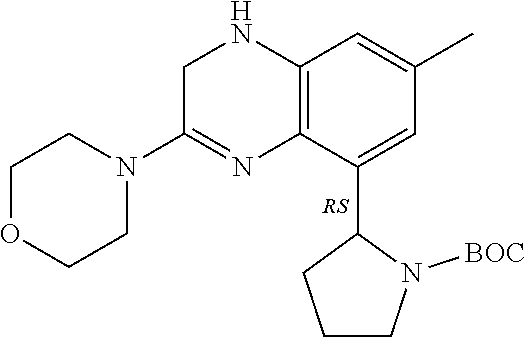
N1CC(N2CCOCC2)=NC2=C1C=C(C)C=C2C1CCCN1[BOC]
